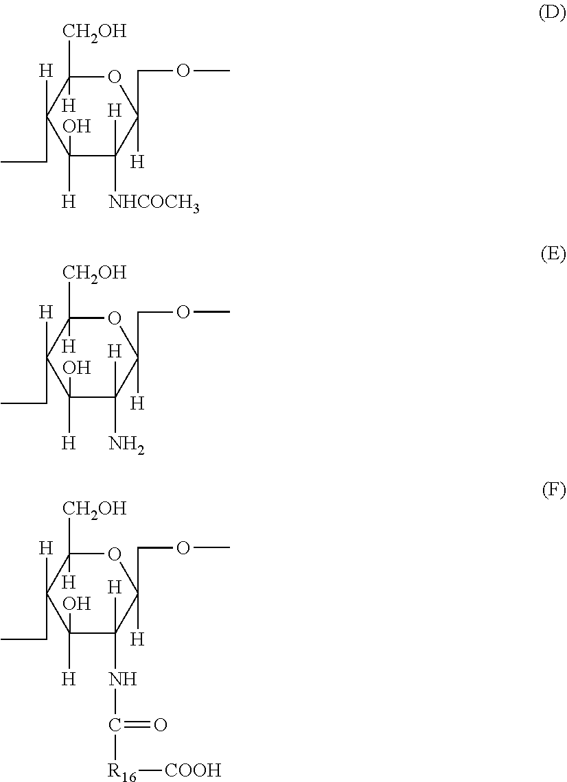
CCC1([H])C([H])([CH2OH])OC(COC)([H])C([H])([NHCOCH3])C1([H])O.CCC1([H])C([H])([CH2OH])OC(COC)([H])C([H])(N)C1([H])O.CCC1([H])C([H])([CH2OH])OC(COC)([H])C([H])(NC([R16][COOH])=O)C1([H])O
